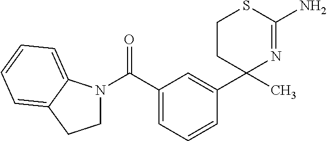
C1(C(N2CCC3=CC=CC=C23)=O)=CC=CC(C2(C)N=C(N)SCC2)=C1
